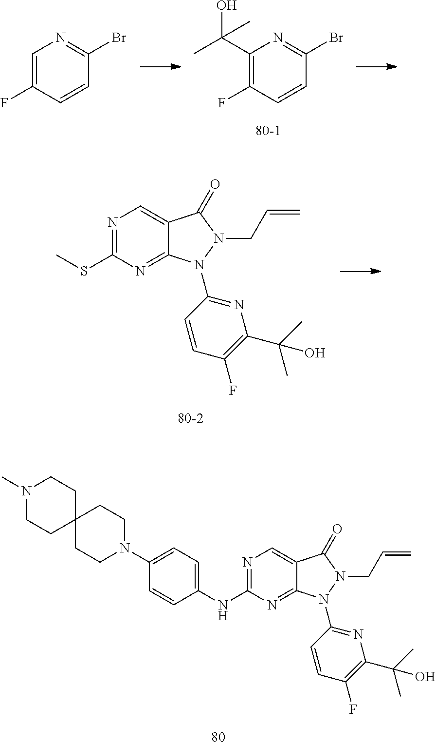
N1=C(NC2=CC=C(N3CCC4(CC3)CCN(C)CC4)C=C2)N=C2C(=C1)C(=O)N(CC=C)N2C1=NC(C(C)(C)O)=C(F)C=C1.C1(C(O)(C)C)=C(F)C=CC(Br)=N1.C1=C(F)C=CC(Br)=N1.N1=C(SC)N=C2C(=C1)C(=O)N(CC=C)N2C1=NC(C(C)(C)O)=C(F)C=C1
